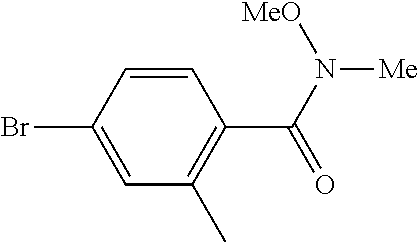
C1=CC(Br)=CC(C)=C1C(N([MeO])[Me])=O
